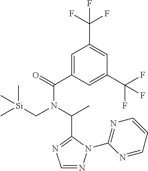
C1(C(=O)N(C(C)C2=NC=NN2C2=NC=CC=N2)C[Si](C)(C)C)=CC(C(F)(F)F)=CC(C(F)(F)F)=C1
